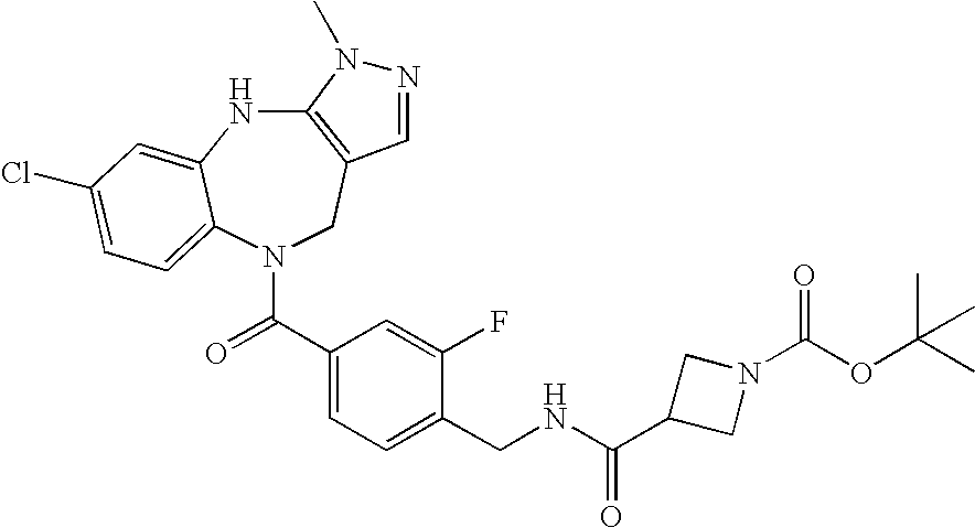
C12=C(CN(C(C3=CC=C(CNC(C4CN(C(OC(C)(C)C)=O)C4)=O)C(F)=C3)=O)C3=CC=C(Cl)C=C3N1)C=NN2C
